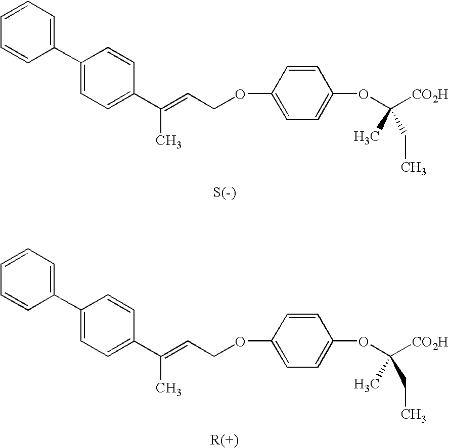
C1=CC=C(C2=CC=C(C(=CCOC3=CC=C(OC(C)(CC)[CO2H])C=C3)C)C=C2)C=C1.C1=CC=C(C2=CC=C(C(=CCOC3=CC=C(OC(C)(CC)[CO2H])C=C3)C)C=C2)C=C1
